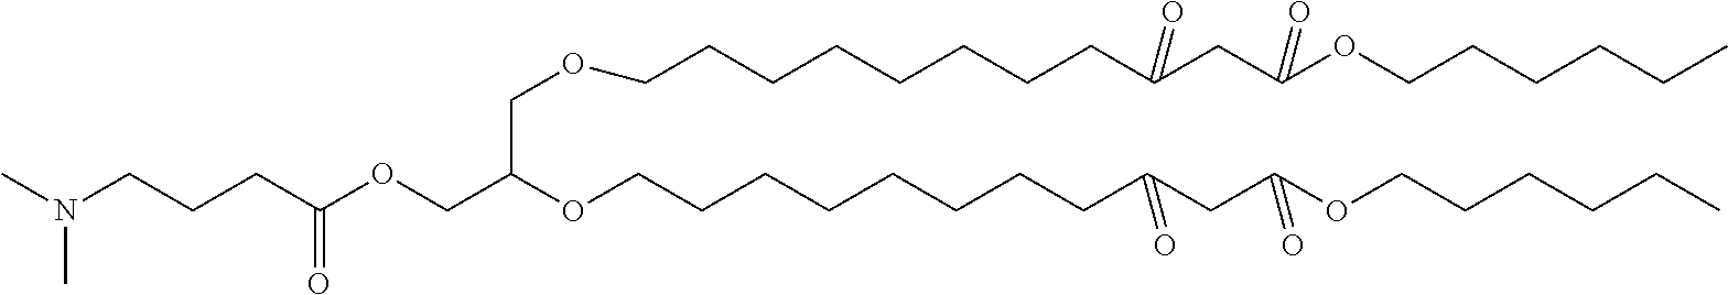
CN(CCCC(OCC(OCCCCCCCCC(CC(OCCCCCC)=O)=O)COCCCCCCCCC(CC(OCCCCCC)=O)=O)=O)C
